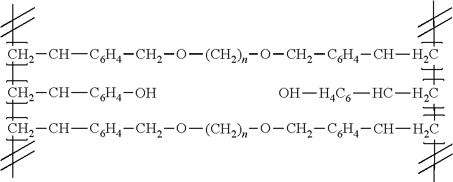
CC1C(C[C6H4]O)C(C)C[C6H4]CO[(CH2)n]OC[C6H4]CC(C)C(C[H4C6]O)C(C)C[C6H4]CO[(CH2)n]OC[C6H4]C1
